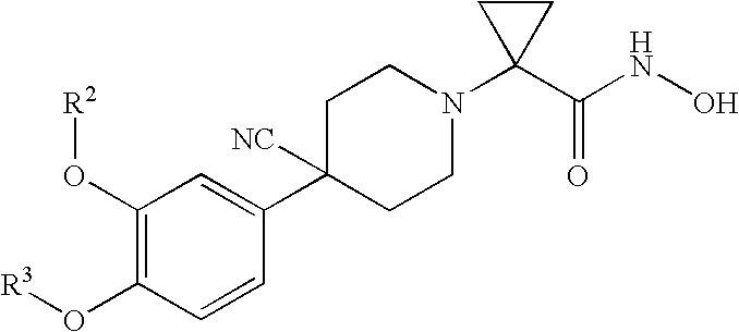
C1=CC(C2([NC])CCN(C3(C(NO)=O)CC3)CC2)=CC(O[R2])=C1O[R3]
